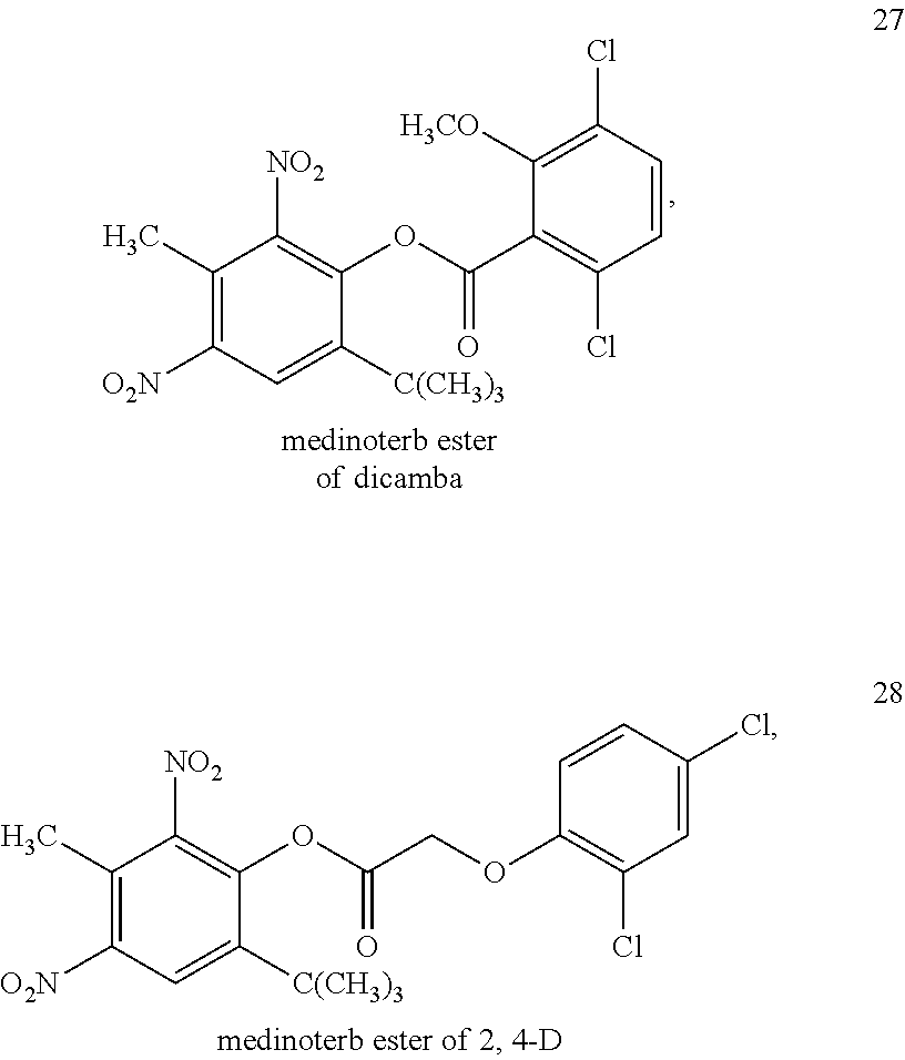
C1(C)=C([O2N])C=C([C(CH3)3])C(OC(C2=C(Cl)C=CC(Cl)=C2[H3CO])=O)=C1[NO2].C1(C)=C([O2N])C=C([C(CH3)3])C(OC(COC2=C(Cl)C=C(Cl)C=C2)=O)=C1[NO2]
